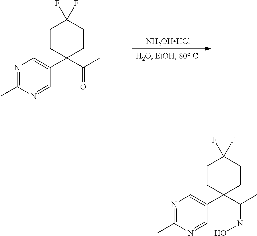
[NH2OHHCl].C1CC(C2=CN=C(C)N=C2)(C(=O)C)CCC1(F)F.C1CC(C2=CN=C(C)N=C2)(C(=NO)C)CCC1(F)F
